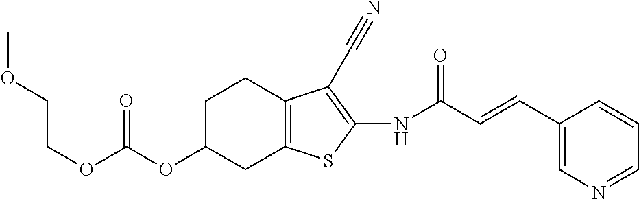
C(OC(OC1CC2=C(CC1)C(C#N)=C(NC(C=CC1=CN=CC=C1)=O)S2)=O)COC
